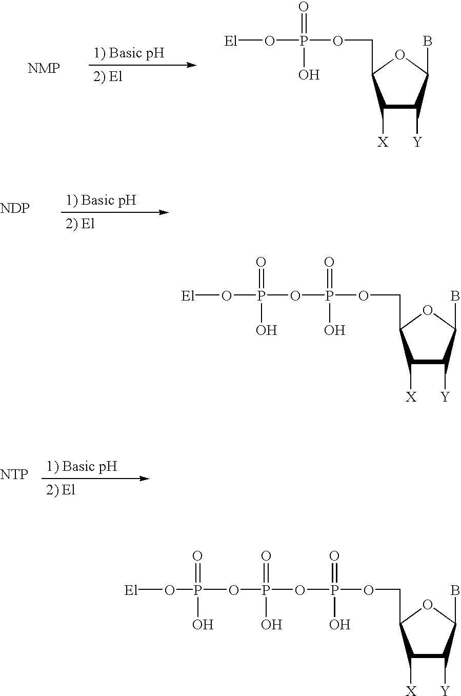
O(P(O)(=O)OCC1C([X])C([Y])C(B)O1)[El].[NTP].[NDP].O(P(O)(=O)OP(=O)(O)OCC1C([X])C([Y])C(B)O1)[El].O(P(O)(=O)OP(=O)(O)OP(=O)(O)OCC1C([X])C([Y])C(B)O1)[El]
